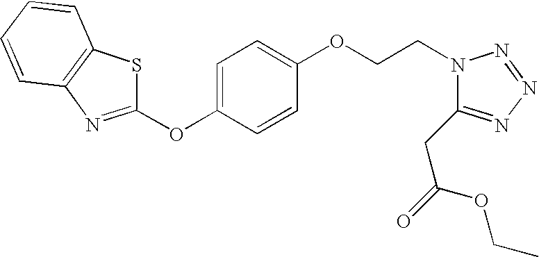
C1(OCCN2C(CC(=O)OCC)=NN=N2)=CC=C(OC2=NC3=C(C=CC=C3)S2)C=C1
